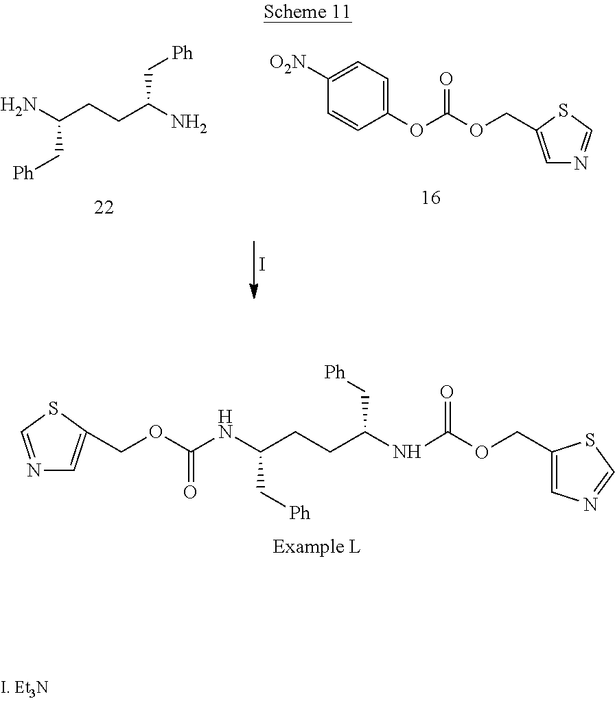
NC(CCC(N)C[Ph])C[Ph].C1([O2N])=CC=C(OC(OCC2=CN=CS2)=O)C=C1.I.N1=CSC(COC(NC(CCC(NC(OCC2=CN=CS2)=O)C[Ph])C[Ph])=O)=C1
